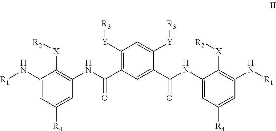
C1(N[R1])=CC([R4])=CC(NC(=O)C2=C([Y][R3])C=C([Y][R3])C(C(NC3=CC([R4])=CC(N[R1])=C3[X][R2])=O)=C2)=C1[X][R2]
